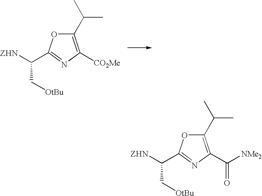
C1(C(C)C)=C([CO2Me])N=C(C([ZHN])C[OtBu])O1.C1(C(C)C)=C(C([NMe2])=O)N=C(C([ZHN])C[OtBu])O1
